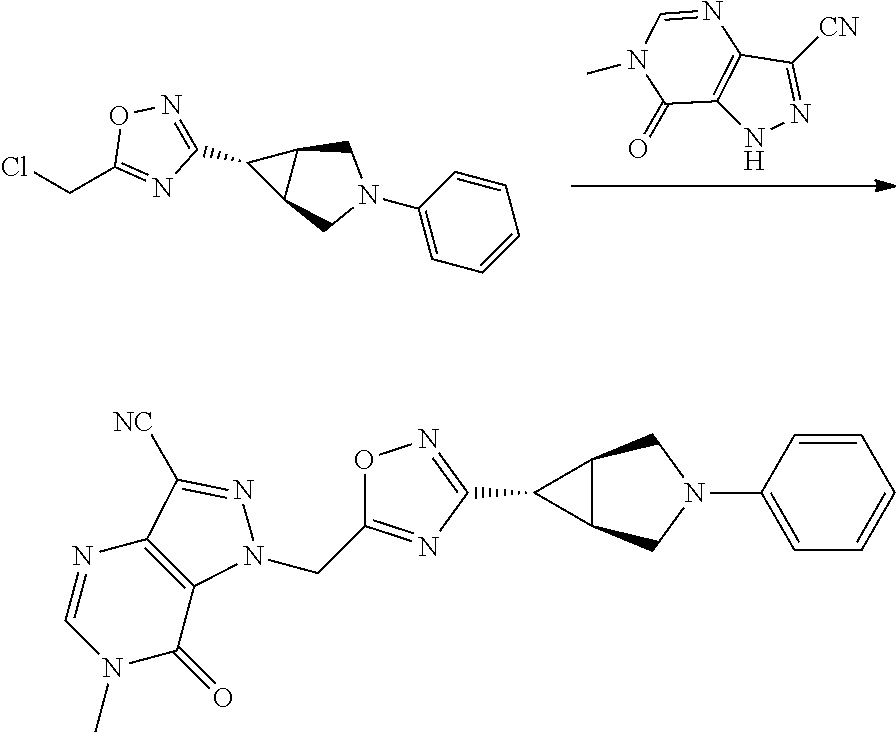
[CN]C1=NNC2=C1N=CN(C)C2=O.C1=CC(N2CC3C(C4=NOC(CCl)=N4)C3C2)=CC=C1.C1(C2C3C2CN(C2=CC=CC=C2)C3)=NOC(CN2C3=C(N=CN(C)C3=O)C([NC])=N2)=N1
